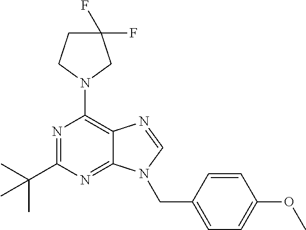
N1=C(C(C)(C)C)N=C2C(=C1N1CC(F)(F)CC1)N=CN2CC1=CC=C(OC)C=C1
